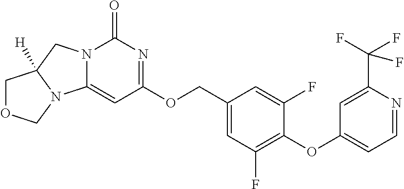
O(C1=C(F)C=C(COC2=NC(=O)N3C(=C2)N2C([H])(C3)COC2)C=C1F)C1=CC=NC(C(F)(F)F)=C1
